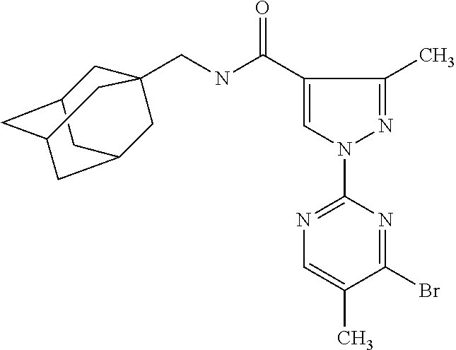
C1C2CC3CC(CC1(CNC(C1=CN(C4=NC=C(C)C(Br)=N4)N=C1C)=O)C3)C2
